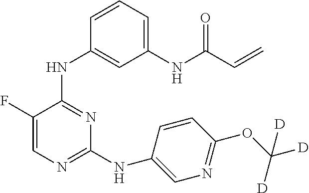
N(C1=NC=C(F)C(NC2=CC(NC(C=C)=O)=CC=C2)=N1)C1=CN=C(OC([D])([D])[D])C=C1
